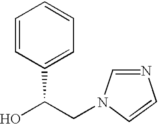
C1=CC(C(O)CN2C=NC=C2)=CC=C1
